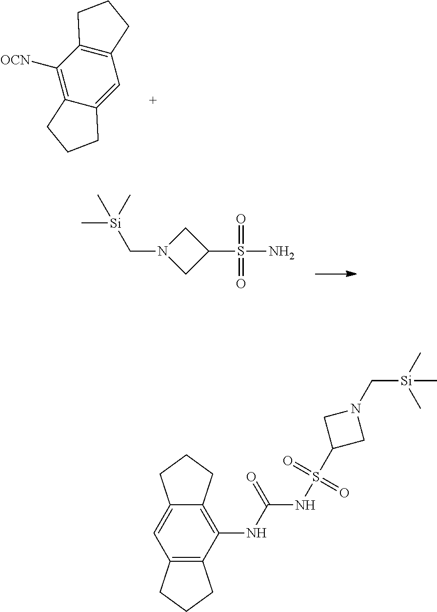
C1=C2C(=C([OCN])C3=C1CCC3)CCC2.C(N1CC(S(=O)(=O)N)C1)[Si](C)(C)C.C12=C(NC(=O)NS(=O)(=O)C3CN(C[Si](C)(C)C)C3)C3=C(C=C1CCC2)CCC3
